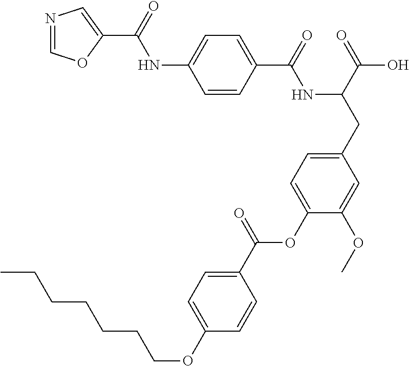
C1=CC(C(=O)NC(CC2=CC=C(OC(C3=CC=C(OCCCCCCC)C=C3)=O)C(OC)=C2)C(=O)O)=CC=C1NC(=O)C1=CN=CO1
